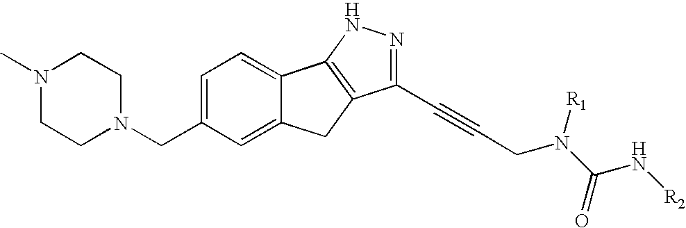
C12=CC=C(CN3CCN(C)CC3)C=C1CC1=C2NN=C1C#CCN(C(=O)N[R2])[R1]
